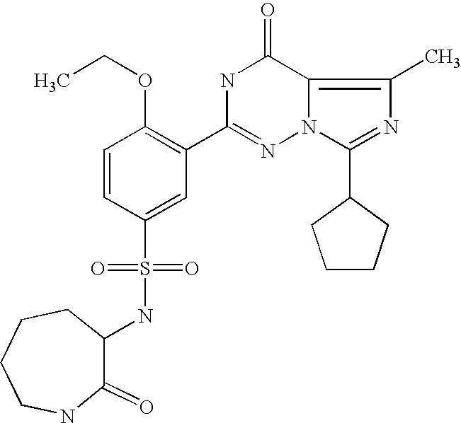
C1(NS(C2=CC(C3=NN4C(=C(C)N=C4C4CCCC4)C(=O)N3)=C(OCC)C=C2)(=O)=O)C(=O)NCCCC1
